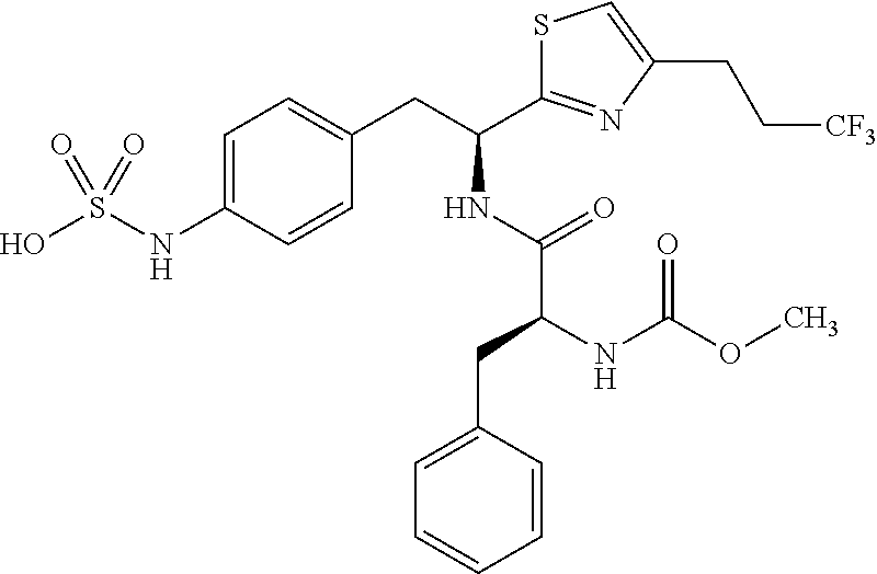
C1=C(NS(O)(=O)=O)C=CC(CC(C2=NC(CC[CF3])=CS2)NC(C(NC(OC)=O)CC2=CC=CC=C2)=O)=C1
